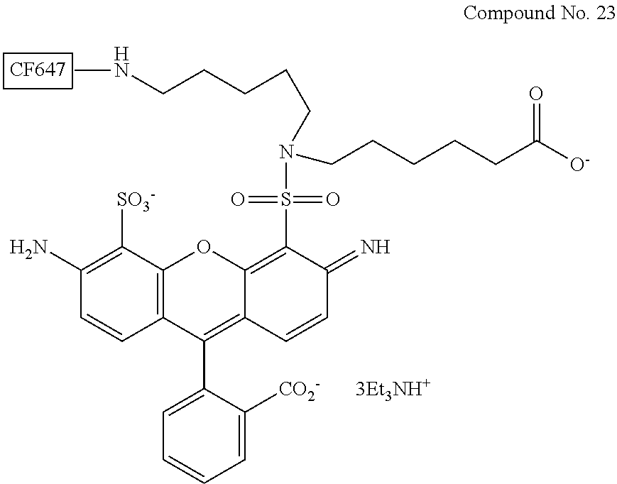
C12=C(C([SO3-])=C(N)C=C1)OC1=C(S(N(CCCCCC([O-])=O)CCCCCNC)(=O)=O)C(=N)C=CC1=C2C1=CC=CC=C1[CO2-].[CF647]
